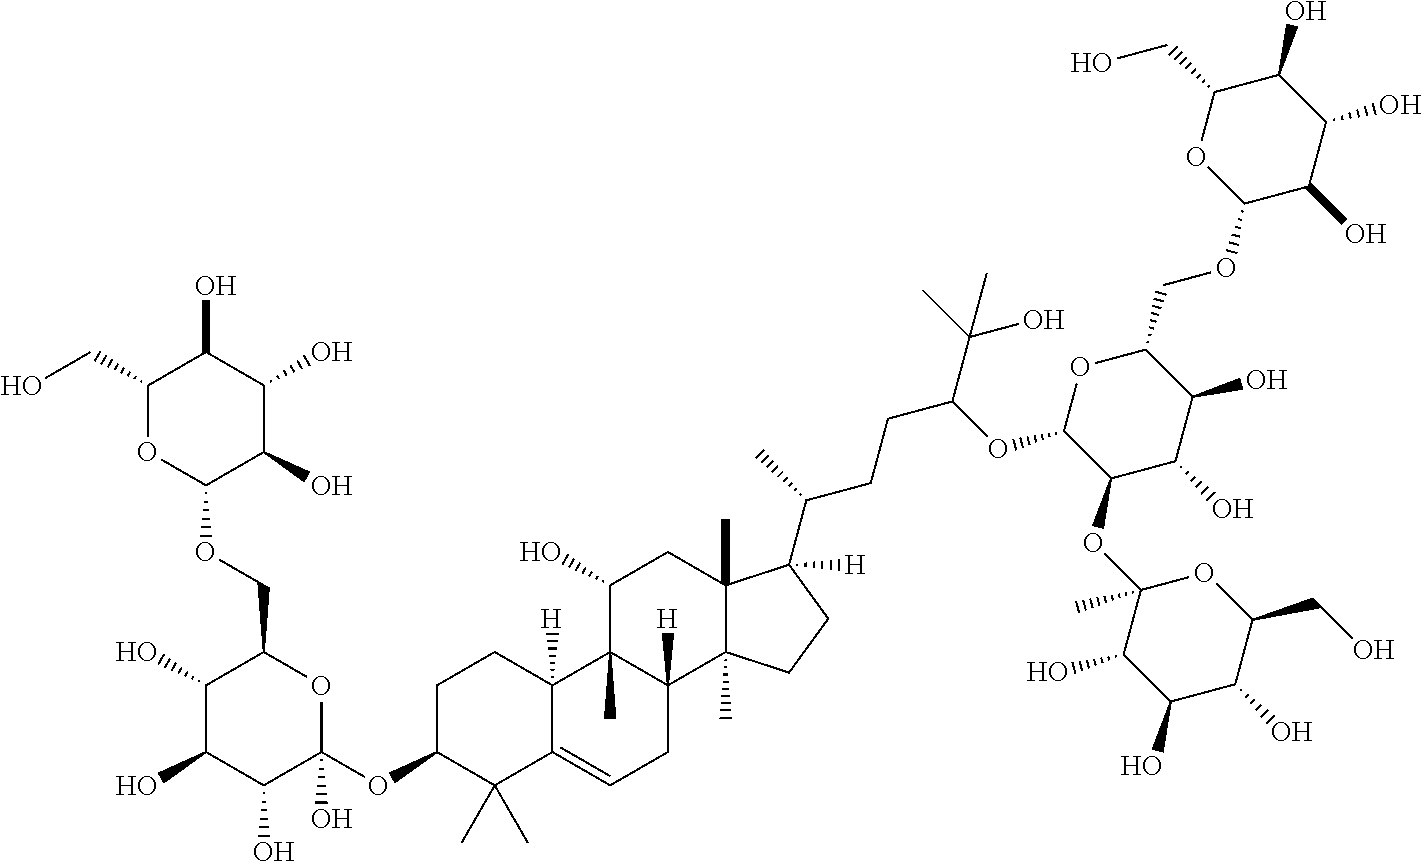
C1CC2([H])C(=CCC3([H])C2(C)C(O)CC2(C)C3(C)CCC2([H])C(CCC(C(O)(C)C)OC2C(OC3(C)C(O)C(O)C(O)C(CO)O3)C(O)C(O)C(COC3C(O)C(O)C(O)C(CO)O3)O2)C)C(C)(C)C1OC1(O)OC(COC2OC(CO)C(O)C(O)C2O)C(O)C(O)C1O
